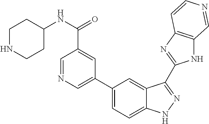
C1=NC=C(C2=CC=C3C(=C2)C(C2=NC4=C(N2)C=NC=C4)=NN3)C=C1C(NC1CCNCC1)=O
